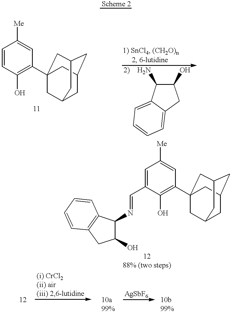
C1C2CC3CC(C4=C(O)C(C=NC5C(O)CC6=C5C=CC=C6)=CC([Me])=C4)(CC1C3)C2.C1C2CC3CC(C4=C(O)C=CC([Me])=C4)(CC1C3)C2.C1(O)C(N)C2=CC=CC=C2C1
